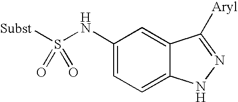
C1(NS([Subst])(=O)=O)=CC=C2C(=C1)C([Aryl])=NN2
